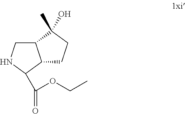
C(C1C2C(CN1)C(C)(O)CC2)(OCC)=O
